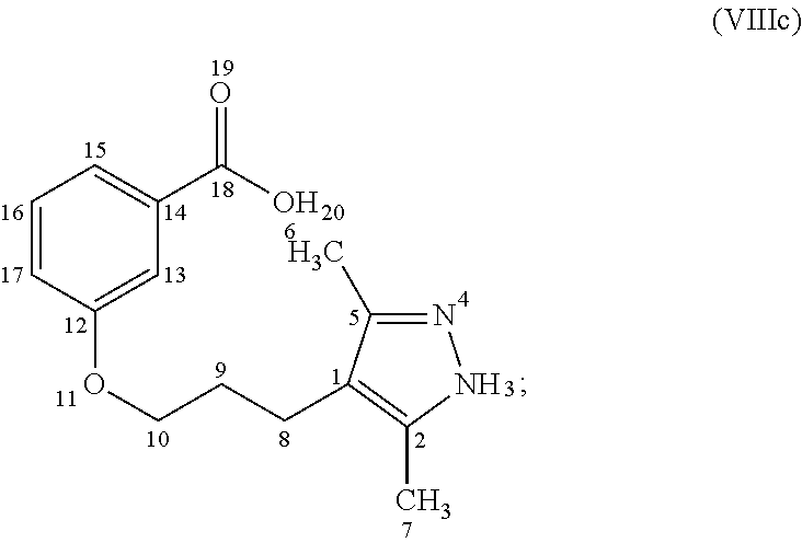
C(OC1=CC(C(O)=O)=CC=C1)CCC1=C(C)NN=C1C
